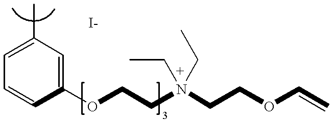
C1=C(C)C=C(OCCN(CCOC=C)(CC)CC)C=C1
